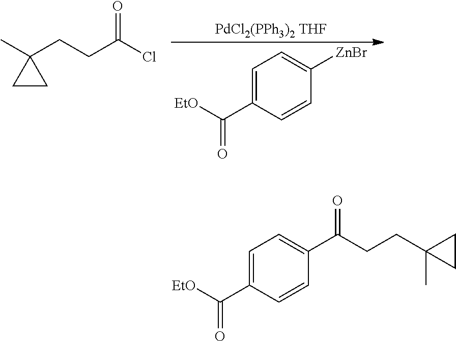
O=C(Cl)CCC1(C)CC1.C1=C(C([EtO])=O)C=CC([ZnBr])=C1.C1=C(C([EtO])=O)C=CC(C(CCC2(C)CC2)=O)=C1
